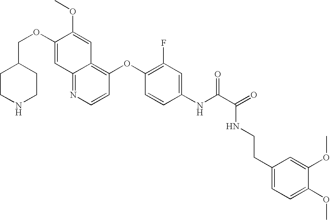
C12=NC=CC(OC3=C(F)C=C(NC(C(=O)NCCC4=CC=C(OC)C(OC)=C4)=O)C=C3)=C1C=C(OC)C(OCC1CCNCC1)=C2
